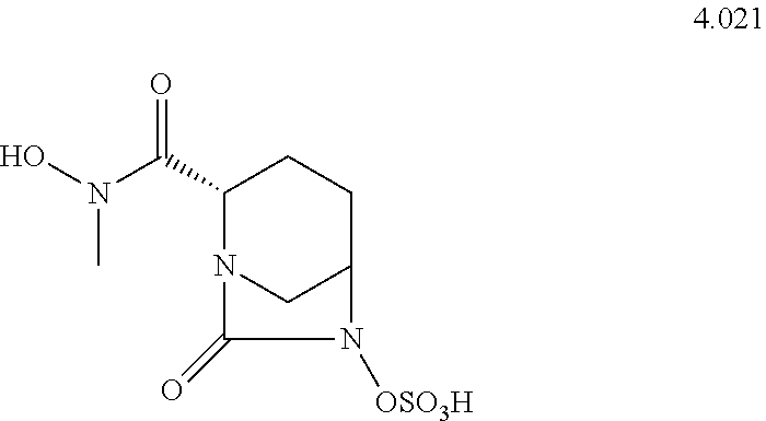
ON(C(C1N2CC(CC1)N([OSO3H])C2=O)=O)C
